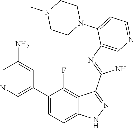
C1=NC=C(C2=CC=C3C(=C2F)C(C2=NC4=C(N2)N=CC=C4N2CCN(C)CC2)=NN3)C=C1N
